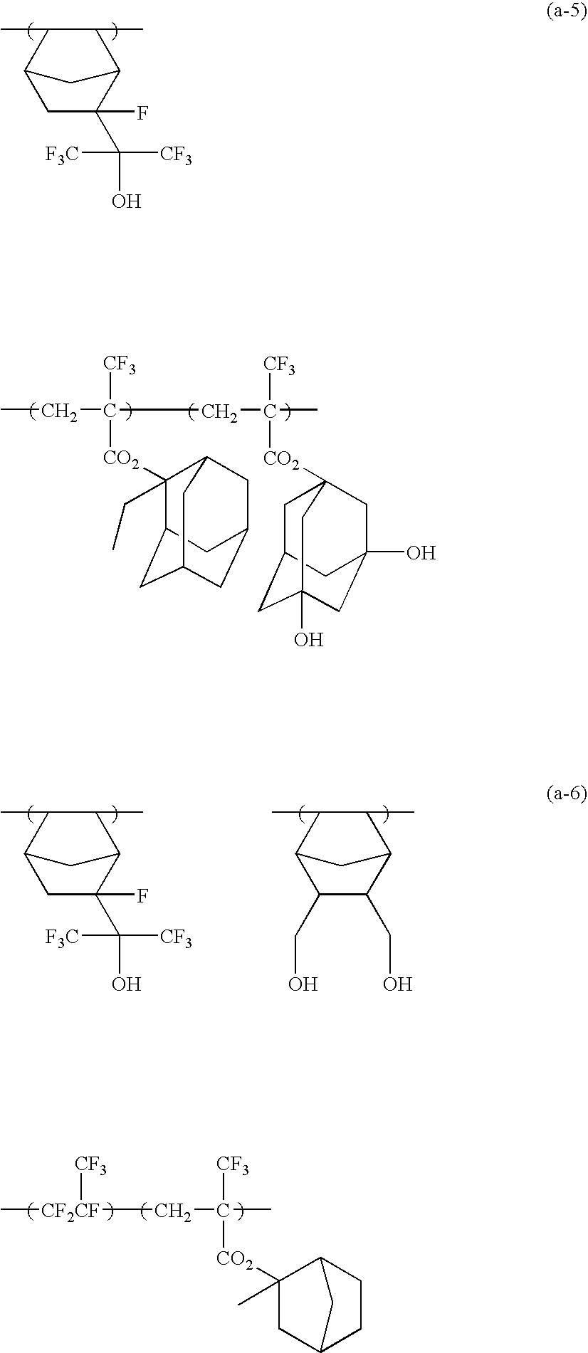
CC1C(C)C2C(F)(C([F3C])([CF3])O)CC1C2.CC1C(C)C2C(F)(C([F3C])([CF3])O)CC1C2.CC1C(C)C2C(CO)C(CO)C1C2.C[CF2CF]([CF3])CC([CF3])([CO2]C1(C)CC2CCC1C2)C.CCC([CO2]C1(CC)C2CC3CC(CC1C3)C2)([CF3])CC(C)([CO2]C12CC3CC(O)(CC(O)(C1)C3)C2)[CF3]
